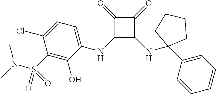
C1(=O)C(NC2=CC=C(Cl)C(S(N(C)C)(=O)=O)=C2O)=C(NC2(C3=CC=CC=C3)CCCC2)C1=O
